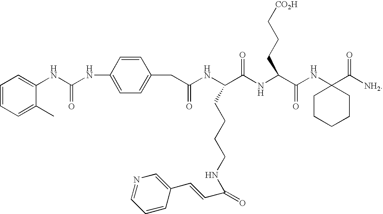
C1=CC=C(C)C(NC(NC2=CC=C(CC(NC(C(NC(C(NC3(C([NH2])=O)CCCCC3)=O)CCC[CO2H])=O)CCCCNC(C=CC3=CN=CC=C3)=O)=O)C=C2)=O)=C1
